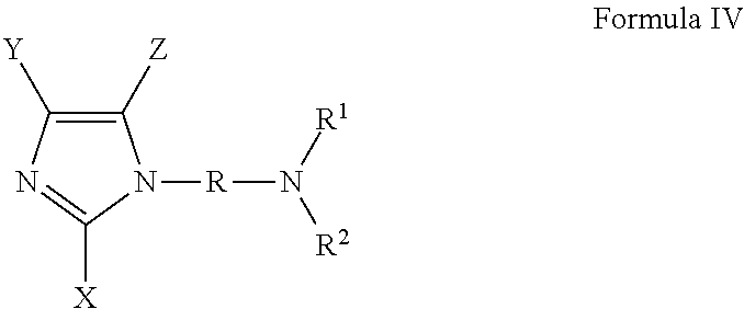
C1([Z])=C([Y])N=C([X])N1[R]N([R2])[R1]
